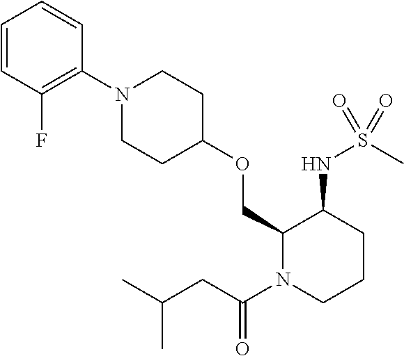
C1=CC(F)=C(N2CCC(OCC3N(C(CC(C)C)=O)CCCC3NS(=O)(C)=O)CC2)C=C1
